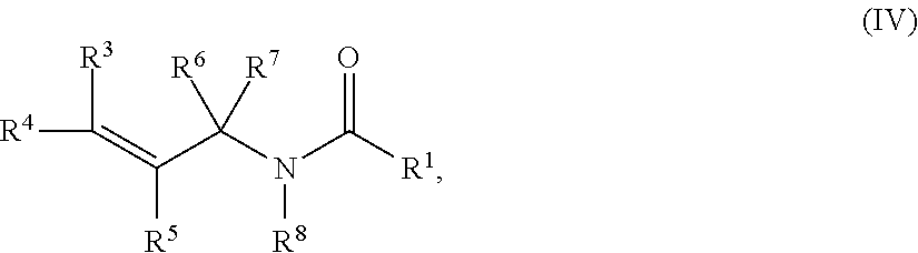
[R4]C(=C(C(N(C([R1])=O)[R8])([R6])[R7])[R5])[R3]
